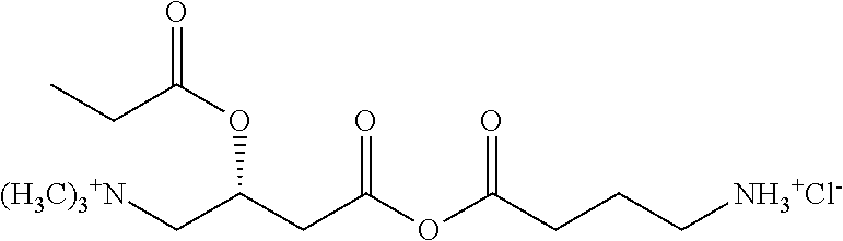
[(H3C)3+N]CC(CC(OC(CCC[NH3+Cl-])=O)=O)OC(=O)CC
